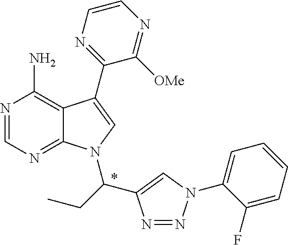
N1=CN=C2C(=C1N)C(C1=NC=CN=C1[OMe])=CN2C(CC)C1=CN(C2=CC=CC=C2F)N=N1
